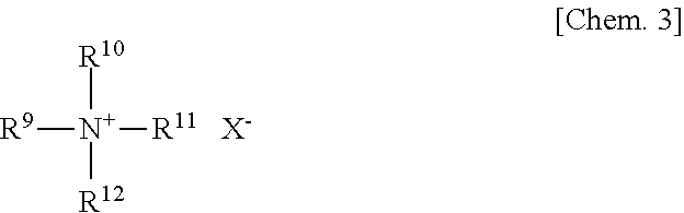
[R10][N+]([R12])([R11])[R9].[X-]
